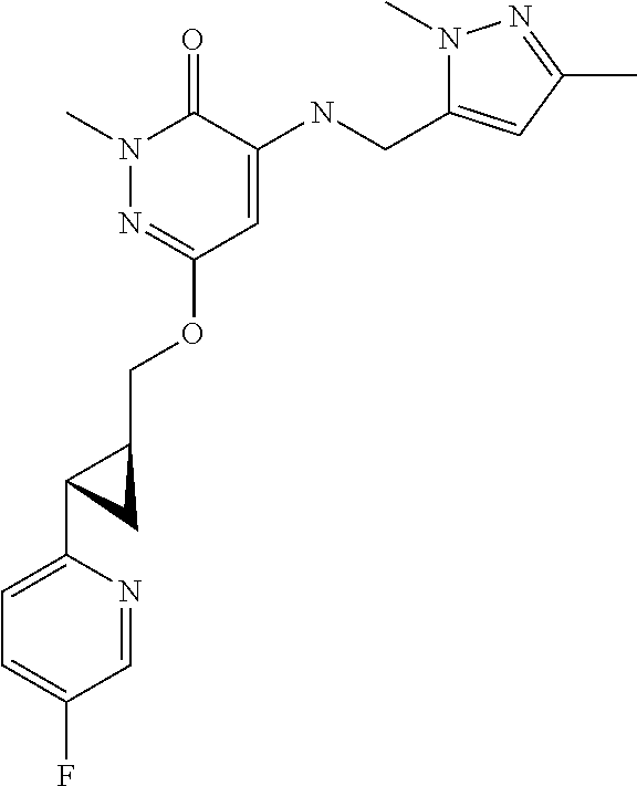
N1(C)N=C(OCC2CC2C2=CC=C(F)C=N2)C=C(NCC2=CC(C)=NN2C)C1=O
